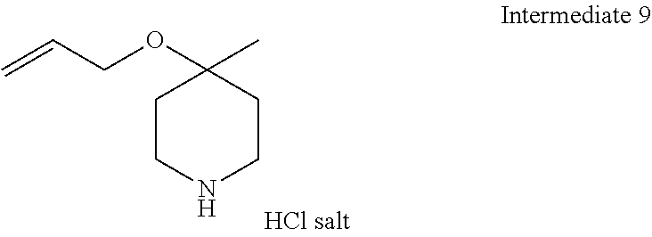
C1CNCCC1(OCC=C)C
